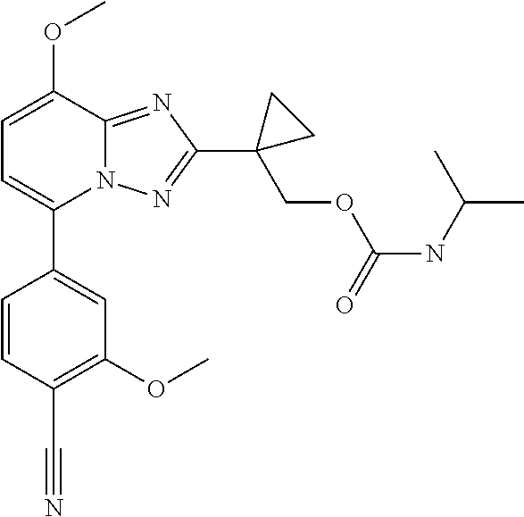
C1(OC)=C(C#N)C=CC(C2=CC=C(OC)C3=NC(C4(COC(NC(C)C)=O)CC4)=NN23)=C1
